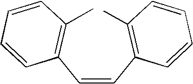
C(=CC1=C(C)C=CC=C1)C1=C(C)C=CC=C1
